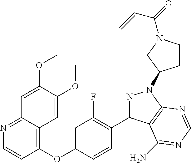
C1(OC2=CC(F)=C(C3=NN(C4CCN(C(=O)C=C)C4)C4=C3C(N)=NC=N4)C=C2)=C2C(=NC=C1)C=C(OC)C(OC)=C2
